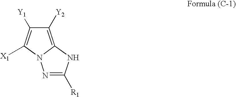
N1=C([R1])NC2=C([Y2])C([Y1])=C([X1])N12
